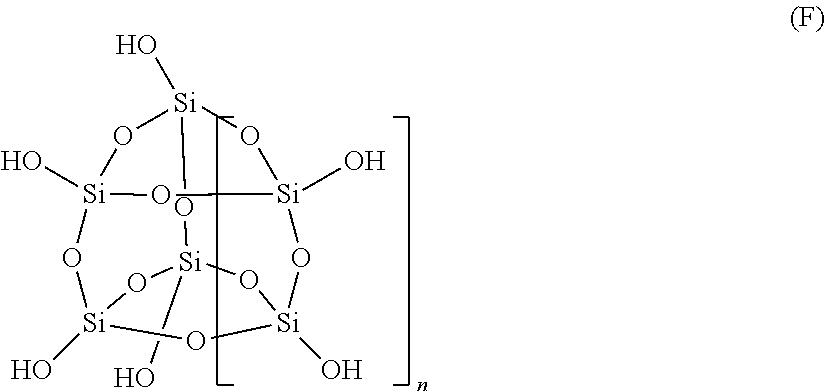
O1[Si]2(O)O[Si]3(O)O[Si]4(O)O[Si](O)(O[Si]1(O)O3)O[Si](O)(O4)O2
